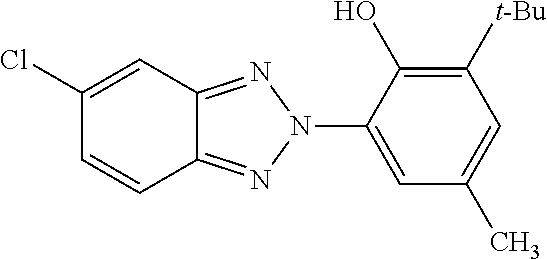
C1=CC2=NN(C3=CC(C)=CC([t-Bu])=C3O)N=C2C=C1Cl
